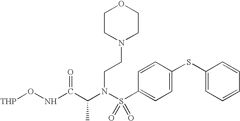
C(N(S(C1=CC=C(SC2=CC=CC=C2)C=C1)(=O)=O)CCN1CCOCC1)(C(NO[THP])=O)C
